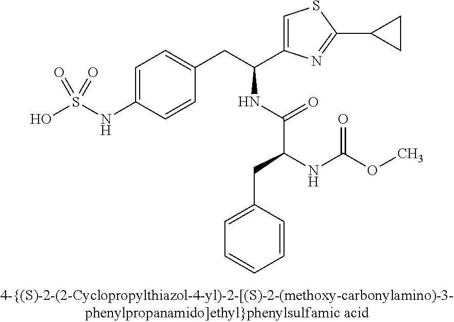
OS(NC1=CC=C(CC(C2=CSC(C3CC3)=N2)NC(C(NC(OC)=O)CC2=CC=CC=C2)=O)C=C1)(=O)=O
